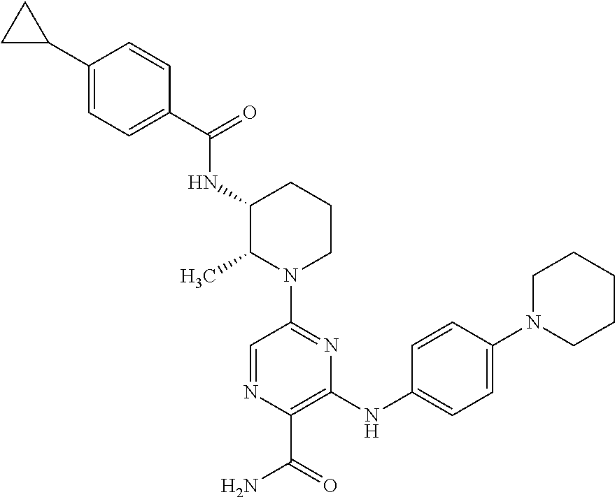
C1(C(=O)NC2C(C)N(C3=NC(NC4=CC=C(N5CCCCC5)C=C4)=C(C(=O)N)N=C3)CCC2)=CC=C(C2CC2)C=C1
